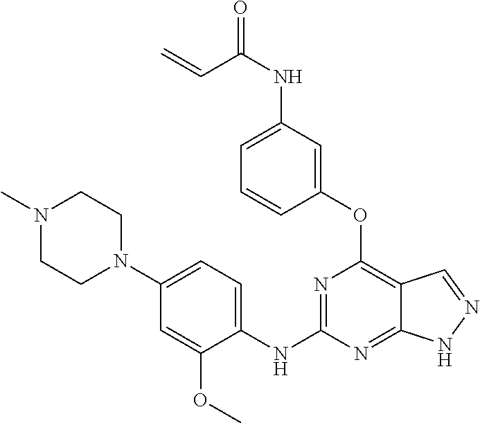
C1(OC2=C3C(=NC(NC4=CC=C(N5CCN(C)CC5)C=C4OC)=N2)NN=C3)=CC(NC(=O)C=C)=CC=C1
